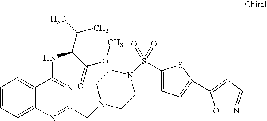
C1=CC=C2C(=C1)C(NC(C(C)C)C(=O)OC)=NC(CN1CCN(S(C3=CC=C(C4=CC=NO4)S3)(=O)=O)CC1)=N2
